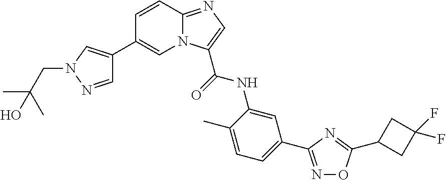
C1=NN(CC(C)(C)O)C=C1C1=CN2C(=NC=C2C(=O)NC2=CC(C3=NOC(C4CC(F)(F)C4)=N3)=CC=C2C)C=C1
